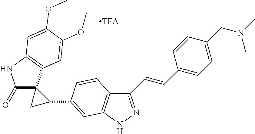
C1(=O)C2(C3=C(N1)C=C(OC)C(OC)=C3)CC2C1=CC2=C(C(C=CC3=CC=C(CN(C)C)C=C3)=NN2)C=C1
